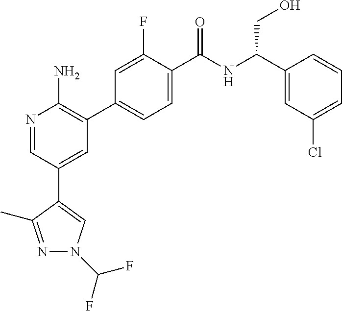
N1=CC(C2=CN(C(F)F)N=C2C)=CC(C2=CC=C(C(NC(C3=CC(Cl)=CC=C3)CO)=O)C(F)=C2)=C1N
